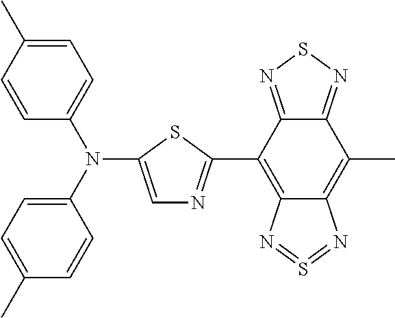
C1=C(N(C2=CC=C(C)C=C2)C2=CC=C(C)C=C2)SC(C2=C3C(=C(C)C4=NSN=C24)N=S=N3)=N1
